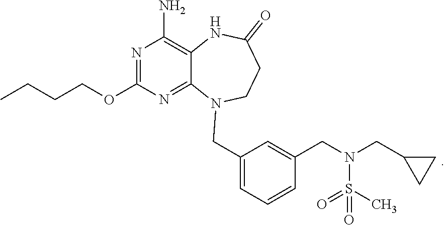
N1=C(OCCCC)N=C2C(=C1N)NC(=O)CCN2CC1=CC=CC(CN(CC2CC2)S(C)(=O)=O)=C1
